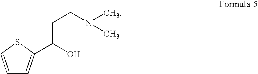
C1=CSC(C(O)CCN(C)C)=C1
